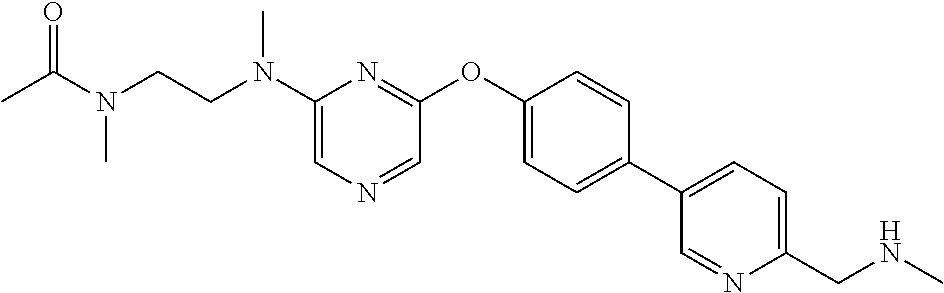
C1(N(CCN(C)C(=O)C)C)=CN=CC(OC2=CC=C(C3=CC=C(CNC)N=C3)C=C2)=N1
